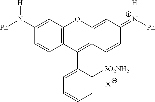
C1=C(N([Ph])[H])C=CC2=C1OC1=CC(=[N+]([Ph])[H])C=CC1=C2C1=CC=CC=C1[SO2NH2].[X]
